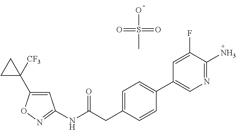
N(C(CC1=CC=C(C2=CN=C(N)C(F)=C2)C=C1)=O)C1=NOC(C2([CF3])CC2)=C1.O=S(=O)(O)C
